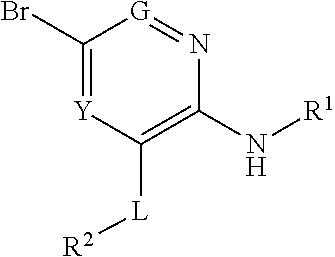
C1(Br)=[Y]C([L][R2])=C(N[R1])N=[G]1
